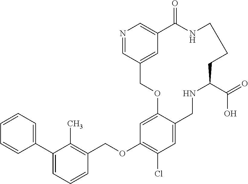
C1=CC=CC=C1C1=CC=CC(COC2=C(Cl)C=C3C(=C2)OCC2=CC(=CN=C2)C(=O)NCCCC(C(O)=O)NC3)=C1C
